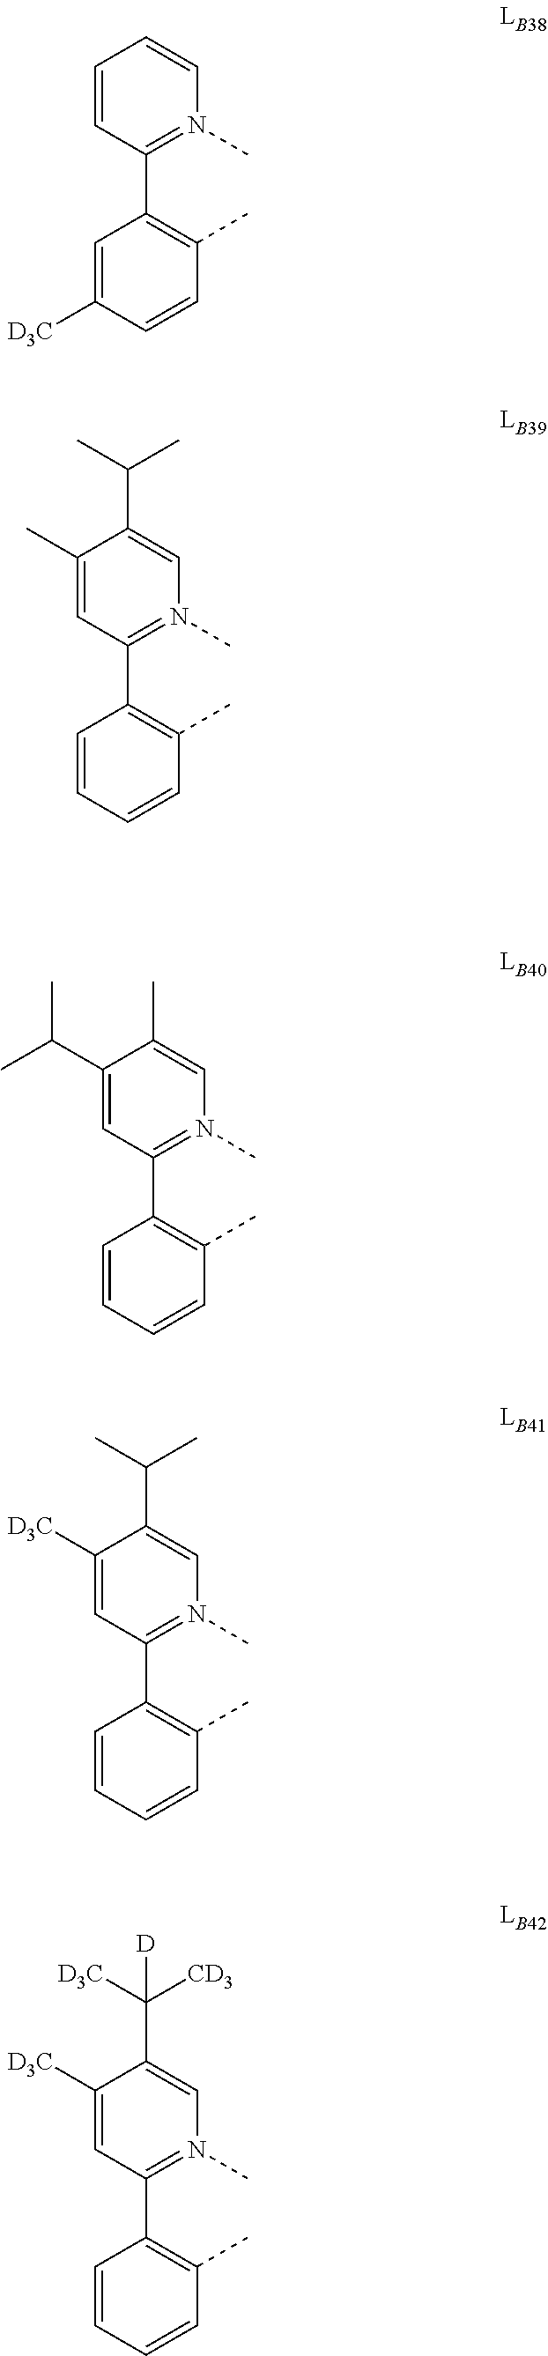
C1=CC(C2=C(C)C=CC([D3C])=C2)=N(C)C=C1.C1(C)=CC(C2=C(C)C=CC=C2)=N(C)C=C1C(C)C.C1(C(C)C)=CC(C2=C(C)C=CC=C2)=N(C)C=C1C.C1([D3C])=CC(C2=C(C)C=CC=C2)=N(C)C=C1C(C)C.C1([D3C])=CC(C2=C(C)C=CC=C2)=N(C)C=C1C([D3C])([CD3])[D]
